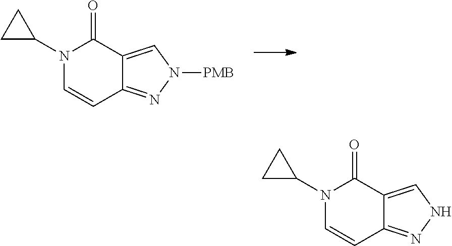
C1=CC2=NN([PMB])C=C2C(=O)N1C1CC1.C1=CC2=NNC=C2C(=O)N1C1CC1
